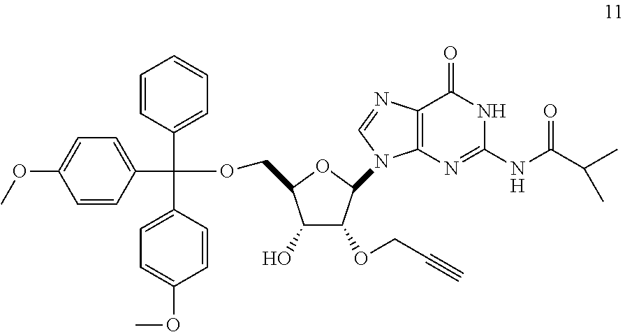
C1=CC(C(OCC2C(O)C(OCC#C)C(N3C4=C(N=C3)C(=O)NC(NC(C(C)C)=O)=N4)O2)(C2=CC=CC=C2)C2=CC=C(OC)C=C2)=CC=C1OC
